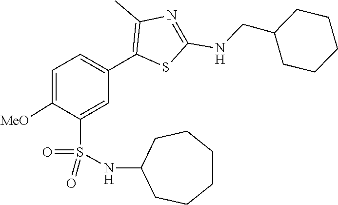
O=S(=O)(NC1CCCCCC1)C1=CC(C2=C(C)N=C(NCC3CCCCC3)S2)=CC=C1[MeO]
